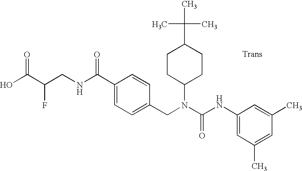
OC(C(CNC(C1=CC=C(CN(C(NC2=CC(C)=CC(C)=C2)=O)C2CCC(C(C)(C)C)CC2)C=C1)=O)F)=O
